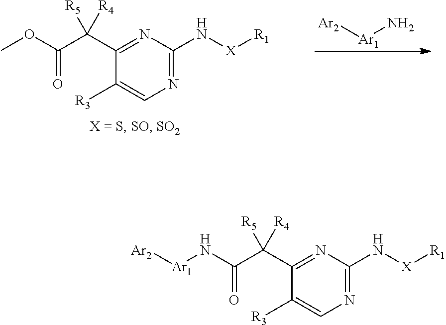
C1(C(C(OC)=O)([R5])[R4])=NC(N[X][R1])=NC=C1[R3].[Ar2][Ar1]N.C1(C(C(N[Ar1][Ar2])=O)([R5])[R4])=NC(N[X][R1])=NC=C1[R3]
